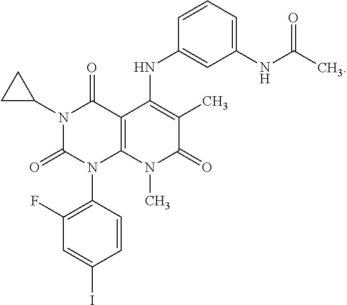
N1(C2CC2)C(=O)N(C2=C(F)C=C(I)C=C2)C2=C(C1=O)C(NC1=CC(NC(C)=O)=CC=C1)=C(C)C(=O)N2C
